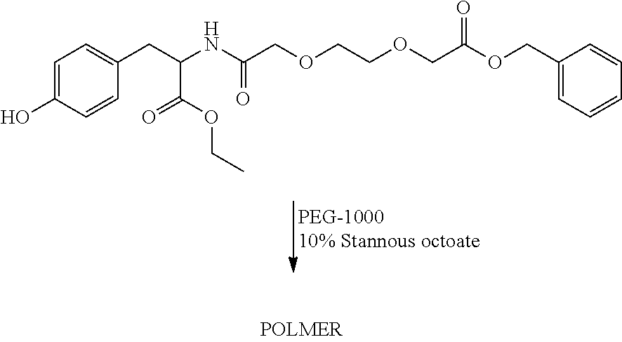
C1=C(O)C=CC(CC(NC(COCCOCC(OCC2=CC=CC=C2)=O)=O)C(OCC)=O)=C1
